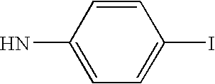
IC1=CC=C(N)C=C1
